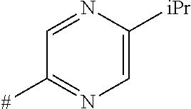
C1=NC([iPr])=CN=C1[#]
